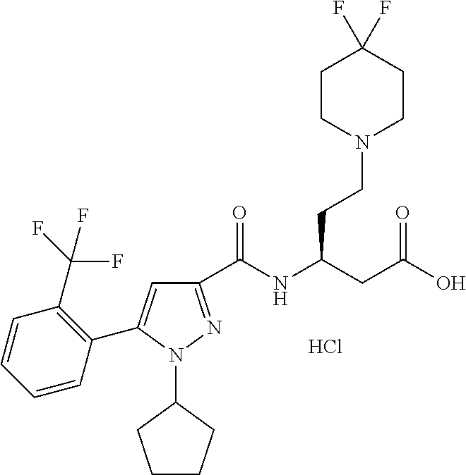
C1(C(NC(CC(O)=O)CCN2CCC(F)(F)CC2)=O)=NN(C2CCCC2)C(C2=C(C(F)(F)F)C=CC=C2)=C1.Cl
